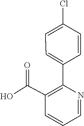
C1(C(O)=O)=C(C2=CC=C(Cl)C=C2)N=CC=C1
